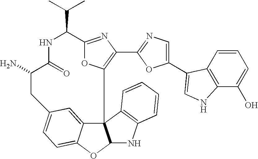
C12=NC(C3=NC=C(C4=CNC5=C4C=CC=C5O)O3)=C(O1)C13C4=CC(=CC=C4OC1NC1=C3C=CC=C1)CC(N)C(=O)NC2C(C)C
